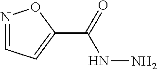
N1=CC=C(C(=O)NN)O1
